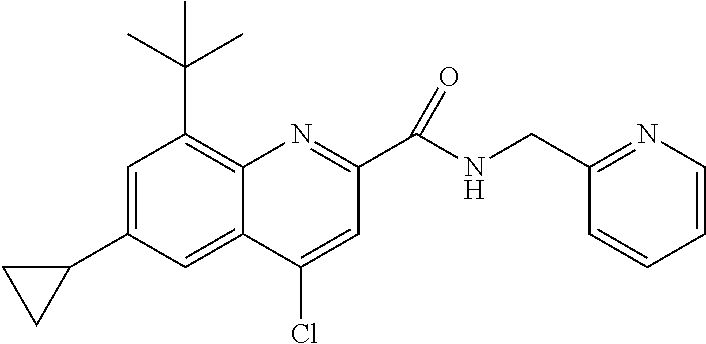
C1=C(C2CC2)C=C2C(=C1C(C)(C)C)N=C(C(NCC1=NC=CC=C1)=O)C=C2Cl
